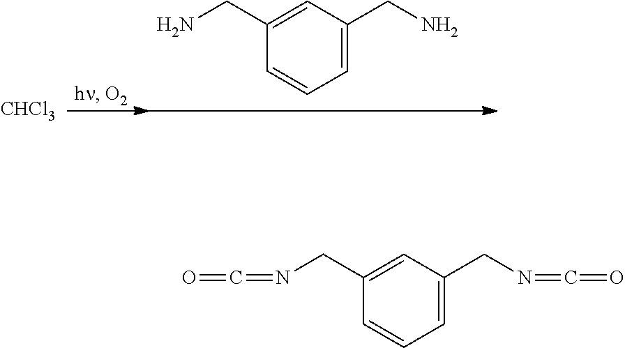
[CHCl3].C1=CC=C(CN)C=C1CN.C1=CC=C(CN=C=O)C=C1CN=C=O
